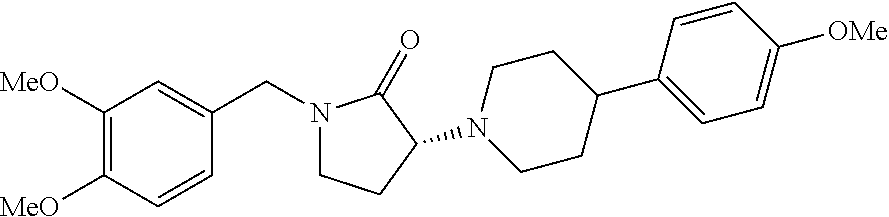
C1([MeO])=C([MeO])C=CC(CN2CCC(N3CCC(C4=CC=C([OMe])C=C4)CC3)C2=O)=C1
